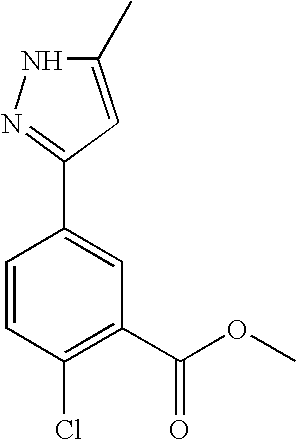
C1=CC(Cl)=C(C(OC)=O)C=C1C1=NNC(C)=C1
